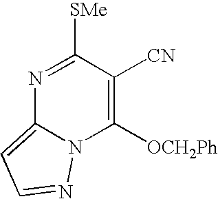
N1=C([SMe])C([CN])=C([OCH2Ph])N2C1=CC=N2
